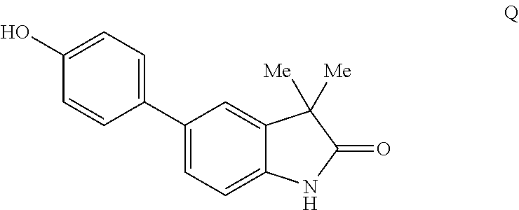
C1(C2=CC=C(O)C=C2)=CC=C2C(=C1)C([Me])([Me])C(=O)N2
